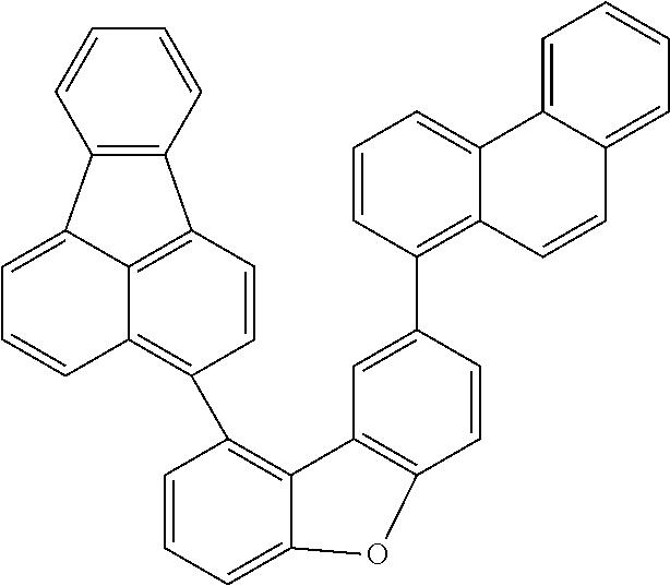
C1=CC=C2C(=C1C1=C3C=CC=C4C5=C(C(=C34)C=C1)C=CC=C5)C1=C(C=CC(C3=C4C(=CC=C3)C3=CC=CC=C3C=C4)=C1)O2
